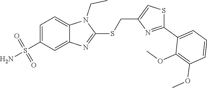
C1=C(S(=O)(=O)N)C=C2C(=C1)N(CC)C(SCC1=CSC(C3=CC=CC(OC)=C3OC)=N1)=N2
